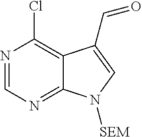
C1=NC(Cl)=C2C(=N1)N([SEM])C=C2C=O
